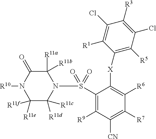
C1(S(N2C([R11a])([R11b])C(=O)N([R10])C([R11f])([R11e])C2([R11d])[R11c])(=O)=O)=C([R9])C([CN])=C([R7])C([R6])=C1[X]C1=C([R5])C(Cl)=C([R3])C(Cl)=C1[R1]
